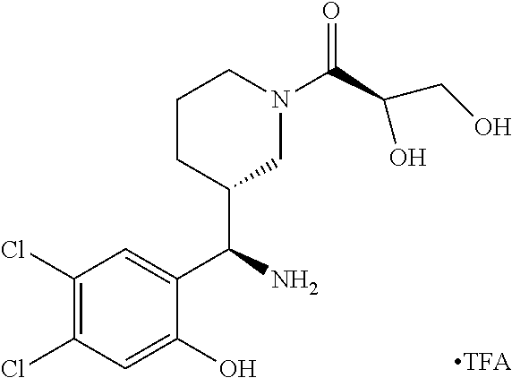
C1(Cl)=C(Cl)C=C(O)C(C(N)C2CN(C(C(CO)O)=O)CCC2)=C1
